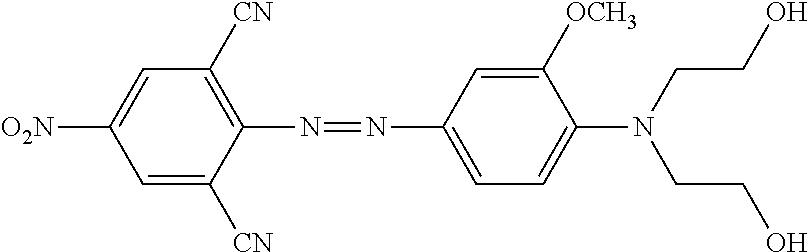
[NO2]C1=CC([CN])=C(N=NC2=CC=C(N(CCO)CCO)C([OCH3])=C2)C([CN])=C1
